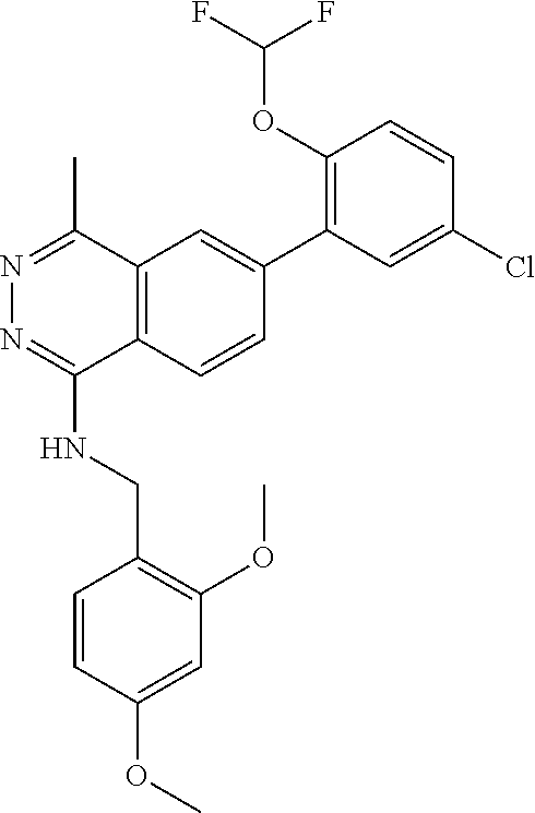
N1=C(C)C2=C(C(NCC3=C(OC)C=C(OC)C=C3)=N1)C=CC(C1=C(OC(F)F)C=CC(Cl)=C1)=C2
